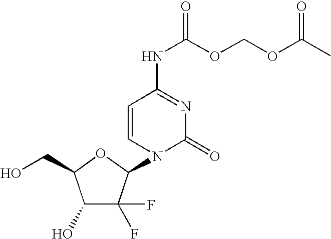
C1(O)C(F)(F)C(N2C(=O)N=C(NC(OCOC(C)=O)=O)C=C2)OC1CO
